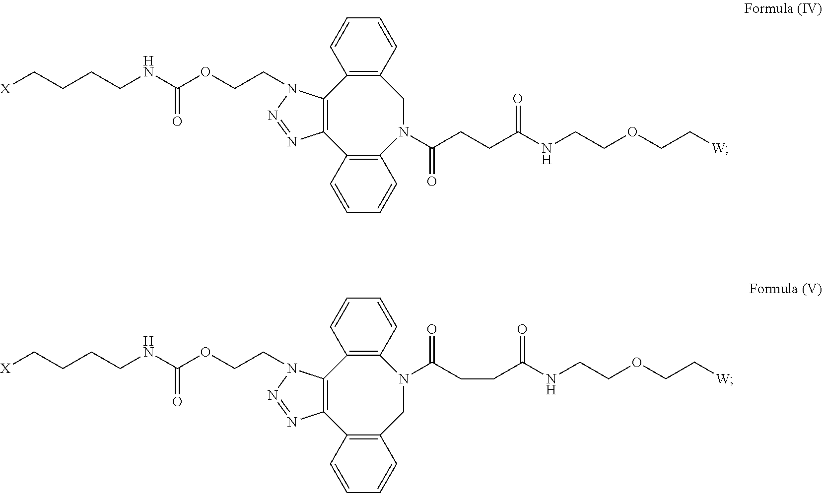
C12=C(C3=C(N(C(CCC(NCCOCC[W])=O)=O)CC4=C1C=CC=C4)C=CC=C3)N=NN2CCOC(NCCCC[X])=O.C12=C(C3=C(CN(C(CCC(NCCOCC[W])=O)=O)C4=C1C=CC=C4)C=CC=C3)N=NN2CCOC(NCCCC[X])=O
